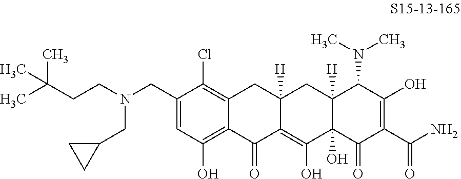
C1(CN(CCC(C)(C)C)CC2CC2)=CC(O)=C2C(=C1Cl)CC1([H])C(=C(O)C3(O)C([H])(C1)C(N(C)C)C(O)=C(C(N)=O)C3=O)C2=O
